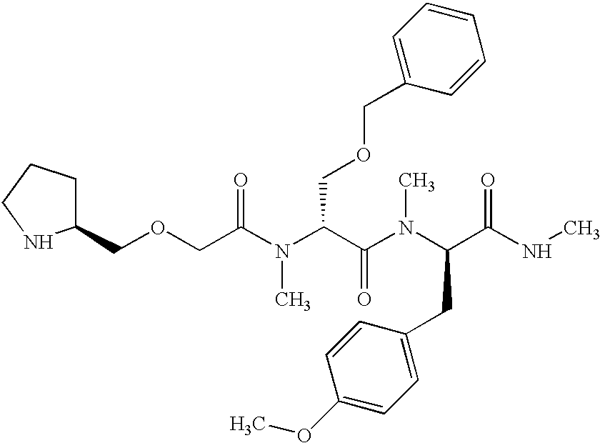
C1(COCC(N(C(C(N(C(C(NC)=O)CC2=CC=C(OC)C=C2)C)=O)COCC2=CC=CC=C2)C)=O)CCCN1
